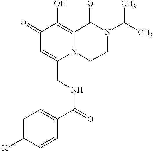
C1(=O)C=C(CNC(C2=CC=C(Cl)C=C2)=O)N2C(=C1O)C(=O)N(C(C)C)CC2
